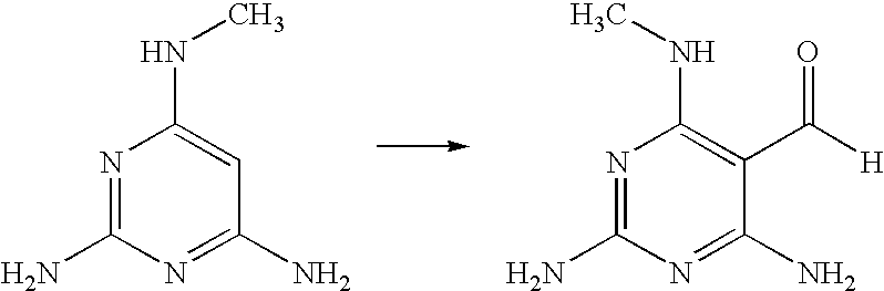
N1=C(N)N=C(N)C=C1NC.N1=C(N)N=C(N)C(C([H])=O)=C1NC
